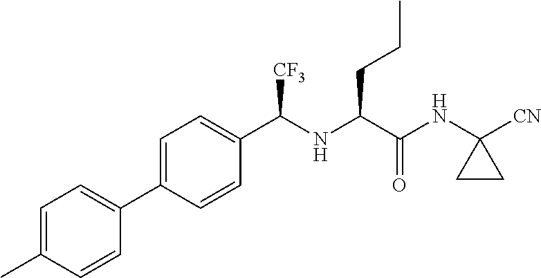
C1=C(C)C=CC(C2=CC=C(C(NC(C(NC3([CN])CC3)=O)CCC)[CF3])C=C2)=C1
